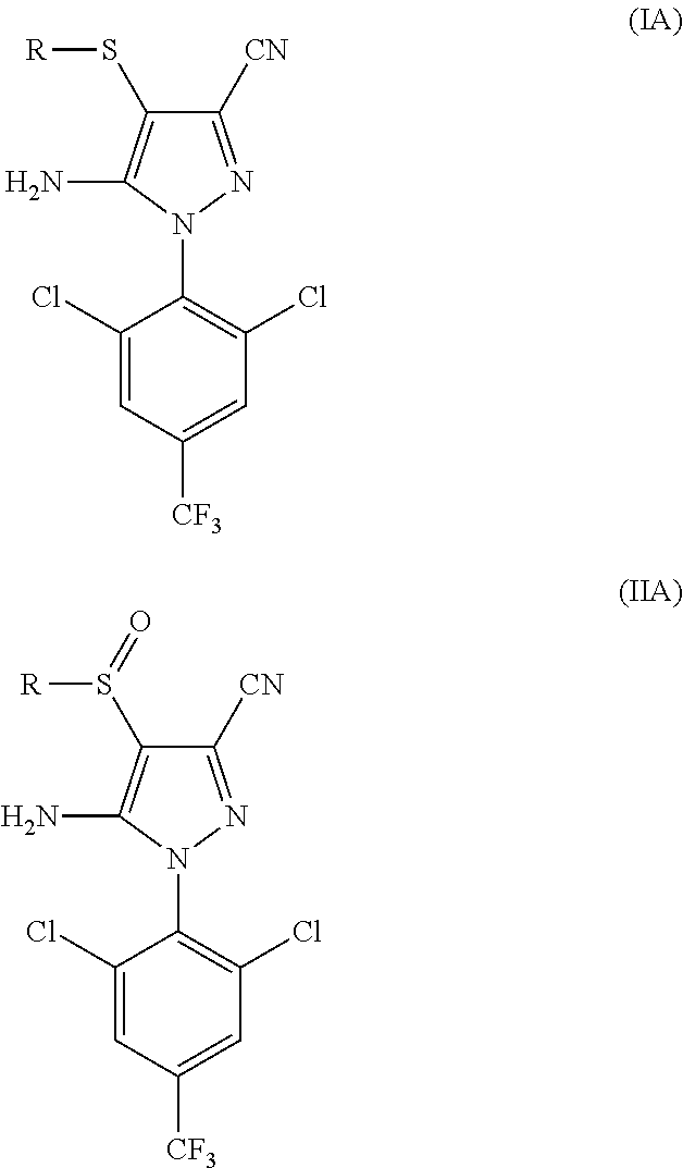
C1(Cl)=CC([CF3])=CC(Cl)=C1N1N=C([CN])C(S[R])=C1N.C1(Cl)=CC([CF3])=CC(Cl)=C1N1N=C([CN])C(S([R])=O)=C1N
